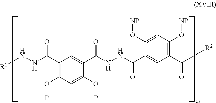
C1(C(NN[R1])=O)=C(OP)C=C(OP)C(C(NNC(C2=CC(C([R2])=O)=C(O[NP])C=C2O[NP])=O)=O)=C1
